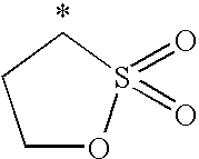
C1OS(=O)(=O)CC1
